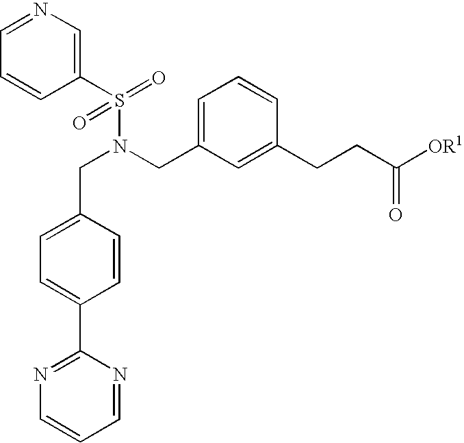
C1=C(CN(CC2=CC=C(C3=NC=CC=N3)C=C2)S(C2=CN=CC=C2)(=O)=O)C=C(CCC([OR1])=O)C=C1
